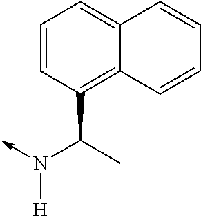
C-N(C(C1=C2C(=CC=C1)C=CC=C2)C)[H]
